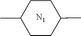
CC1CCC(C)CC1.[N1]
